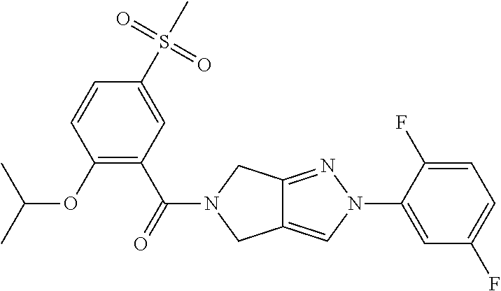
C1(F)=CC=C(F)C(N2C=C3C(=N2)CN(C(=O)C2=C(OC(C)C)C=CC(S(C)(=O)=O)=C2)C3)=C1
